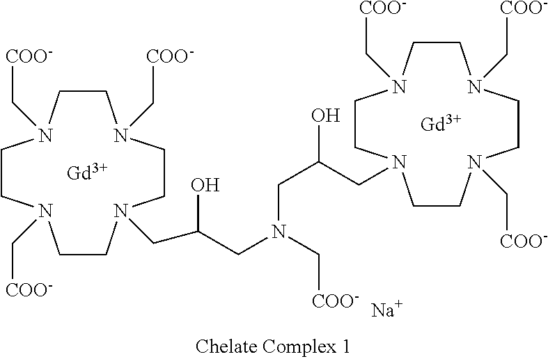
[Gd].C1CN(C[COO-])CCN(C[COO-])CCN(CC(O)CN(C[COO-])CC(CN2CCN(C[COO-])CCN(C[COO-])CCN(C[COO-])CC2)O)CCN1C[COO-].[Gd].[Na]
